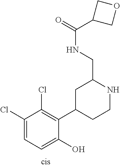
C1(Cl)=CC=C(O)C(C2CCNC(CNC(=O)C3COC3)C2)=C1Cl
